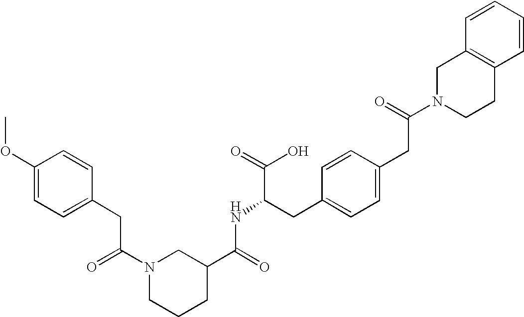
C1(OC)=CC=C(CC(N2CCCC(C(NC(CC3=CC=C(CC(N4CCC5=C(C4)C=CC=C5)=O)C=C3)C(=O)O)=O)C2)=O)C=C1
